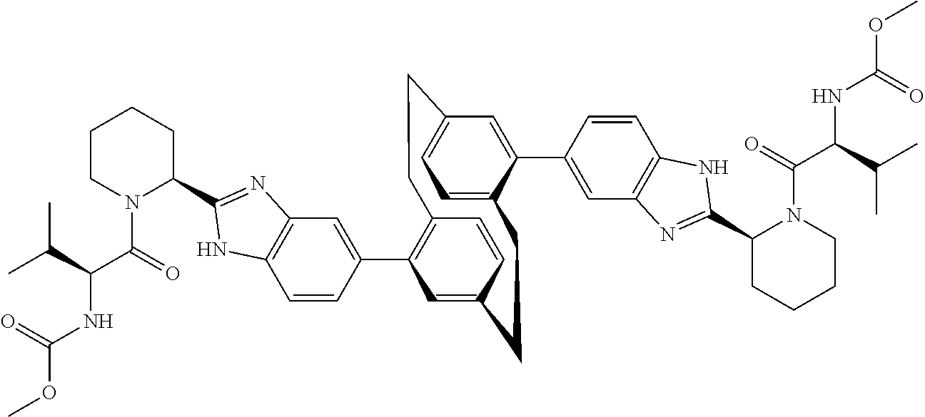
C1=CC(C2=C3C=CC(=C2)CCC2=CC=C(C=C2C2=CC4=C(C=C2)NC(C2N(C(C(NC(OC)=O)C(C)C)=O)CCCC2)=N4)CC3)=CC2=C1NC(C1N(C(C(NC(OC)=O)C(C)C)=O)CCCC1)=N2
